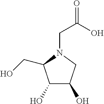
C1(O)C(O)CN(CC(=O)O)C1CO
